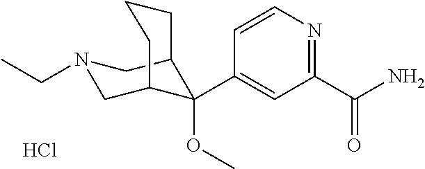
C1(C(N)=O)=NC=CC(C2(OC)C3CN(CC)CC2CCC3)=C1.Cl
